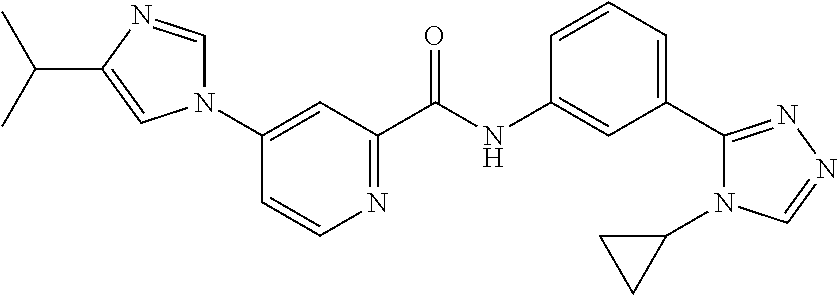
N1(C2=CC(C(NC3=CC(C4=NN=CN4C4CC4)=CC=C3)=O)=NC=C2)C=NC(C(C)C)=C1
